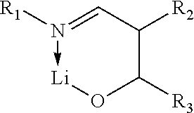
N1([R1])->[Li]OC([R3])C([R2])C=1
